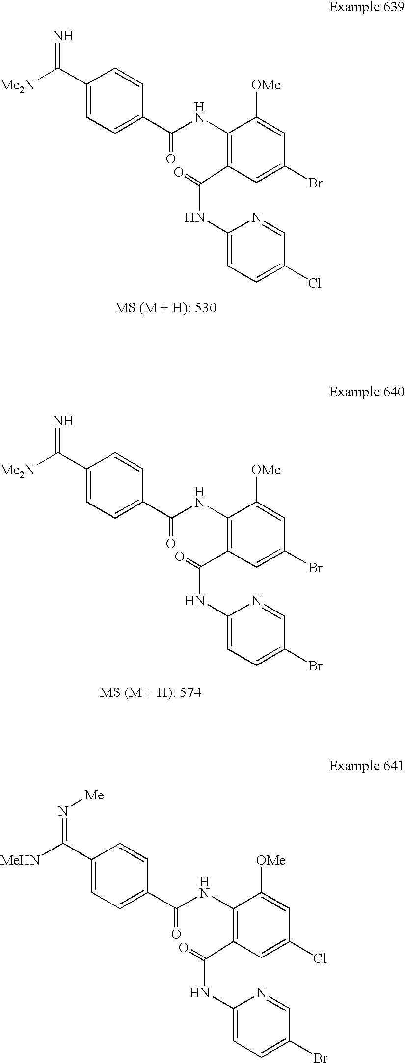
C1(C([Me2N])=N)=CC=C(C(NC2=C(C(=O)NC3=CC=C(Cl)C=N3)C=C(Br)C=C2[OMe])=O)C=C1.C1(C(=N)[Me2N])=CC=C(C(NC2=C(C(NC3=CC=C(Br)C=N3)=O)C=C(Br)C=C2[OMe])=O)C=C1.C1(C(=N[Me])[MeHN])=CC=C(C(NC2=C(C(=O)NC3=CC=C(Br)C=N3)C=C(Cl)C=C2[OMe])=O)C=C1
